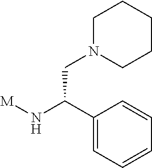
[M]NC(C1=CC=CC=C1)CN1CCCCC1
